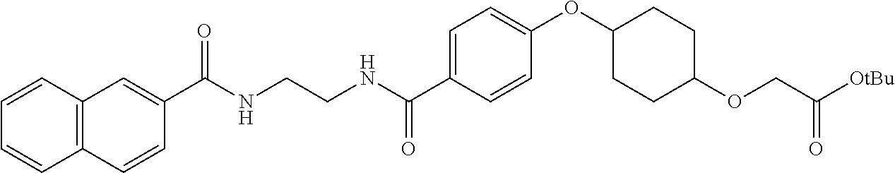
C12=C(C=CC(C(NCCNC(C3=CC=C(OC4CCC(OCC([OtBu])=O)CC4)C=C3)=O)=O)=C1)C=CC=C2
